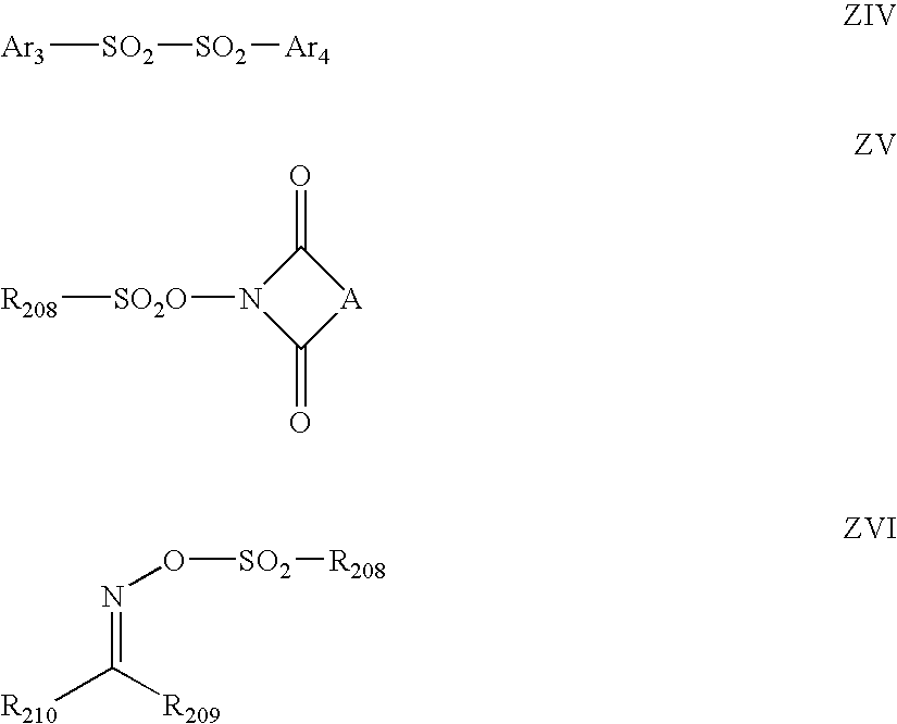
[Ar3][SO2][SO2][Ar4].[R208][SO2O]N1C(=O)[A]C1=O.[R210]C([R209])=NO[SO2][R208]
